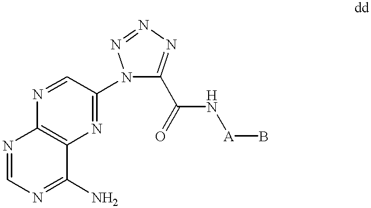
C1=NC2=C(N=C1N1C(C(N[A]B)=O)=NN=N1)C(N)=NC=N2
